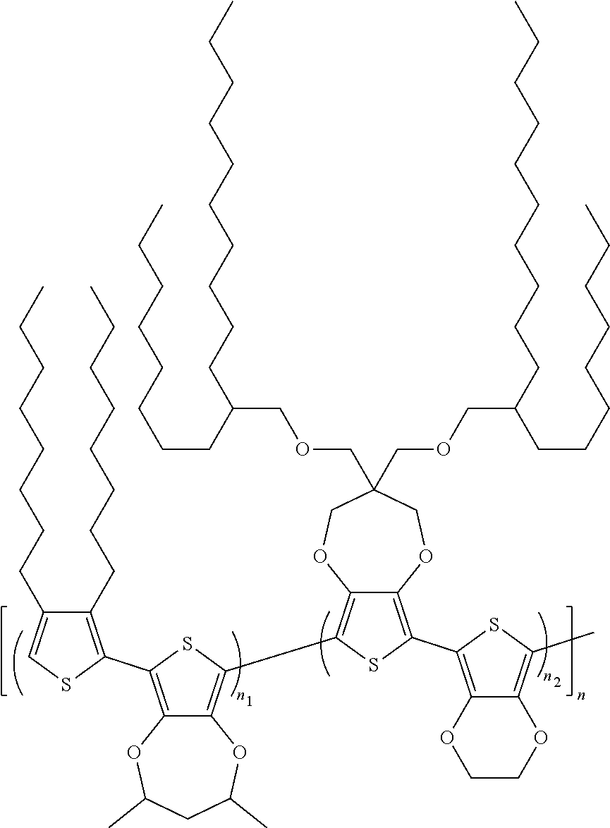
C1(C2=C3C(=C(C4=C(CCCCCCCC)C(CCCCCCCC)=CS4)S2)OC(C)CC(C)O3)=C2OCC(COCC(CCCCCCCC)CCCCCCCCCC)(COCC(CCCCCCCC)CCCCCCCCCC)COC2=C(C2=C3OCCOC3=C(C)S2)S1
